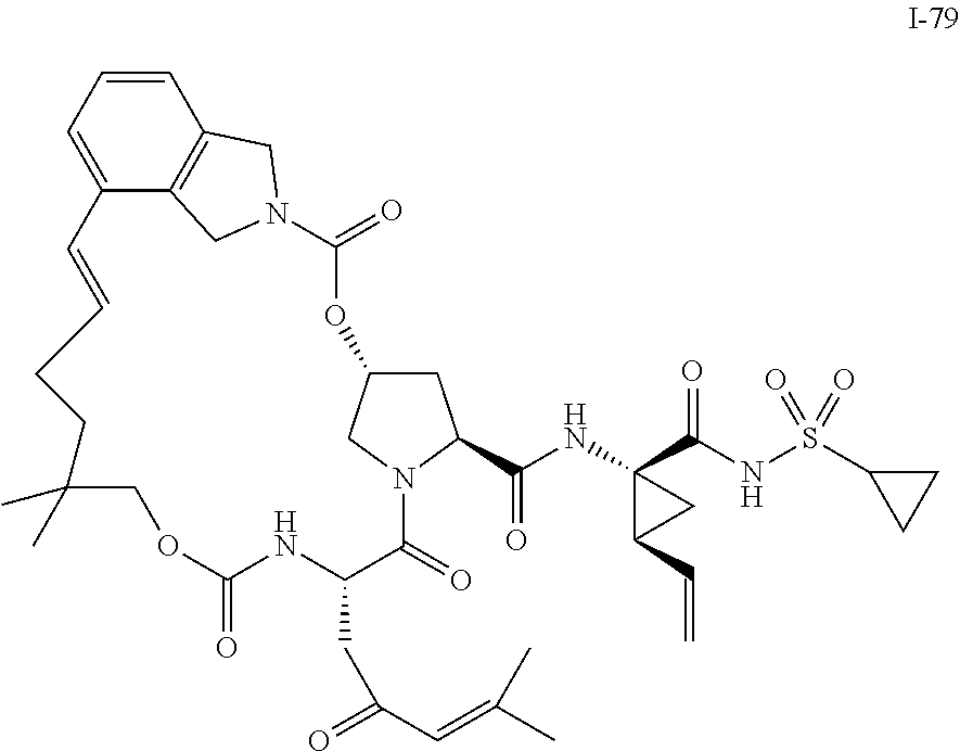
C1=CC=C2C3=C1CN(C3)C(=O)OC1CC(C(NC3(C(NS(C4CC4)(=O)=O)=O)CC3C=C)=O)N(C1)C(=O)C(CC(=O)C=C(C)C)NC(=O)OCC(C)(C)CCC=C2
